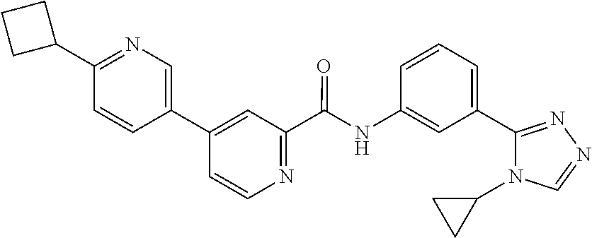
C1=CC=C(C2=NN=CN2C2CC2)C=C1NC(C1=NC=CC(C2=CN=C(C3CCC3)C=C2)=C1)=O
